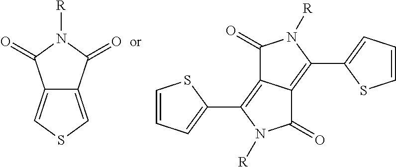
C12=CSC=C1C(=O)N([R])C2=O.C1=CC=C(C2=C3C(=C(C4=CC=CS4)N([R])C3=O)C(=O)N2[R])S1
